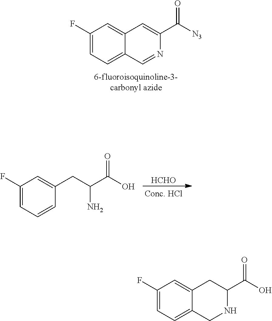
C1(F)=CC=C2C(=C1)C=C(C([N3])=O)N=C2.[HCHO].C1(F)=CC=CC(CC(N)C(O)=O)=C1.C1(F)=CC=C2C(=C1)CC(C(O)=O)NC2
